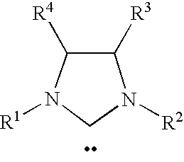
C1N([R2])C([R3])C([R4])N1[R1]
